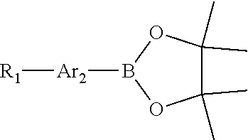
C1(C)(C)C(C)(C)OB([Ar2][R1])O1
